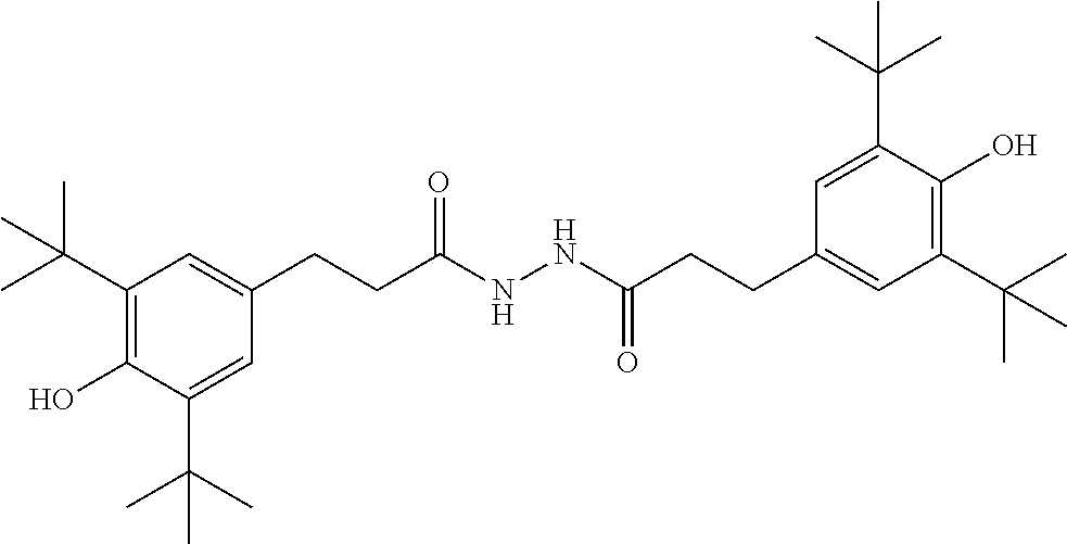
C1(C(C)(C)C)=C(O)C(C(C)(C)C)=CC(CCC(NNC(CCC2=CC(C(C)(C)C)=C(O)C(C(C)(C)C)=C2)=O)=O)=C1
